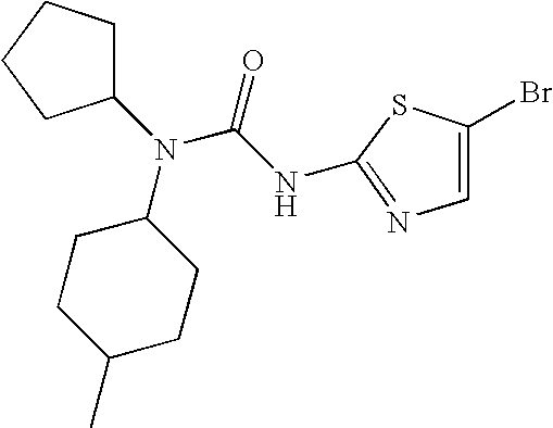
N(C1CCC(C)CC1)(C(=O)NC1=NC=C(Br)S1)C1CCCC1
